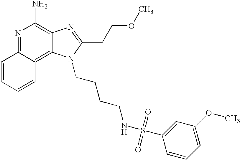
N1=C2C(=C3C(=C1N)N=C(CCOC)N3CCCCNS(C1=CC(OC)=CC=C1)(=O)=O)C=CC=C2
